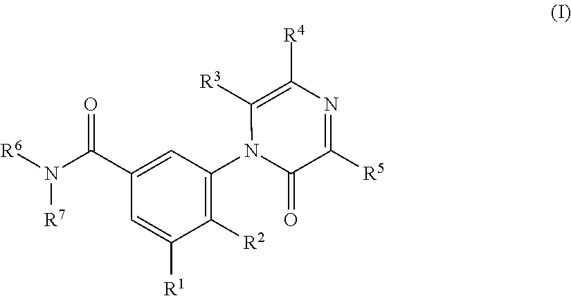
C1([R2])=C(N2C(=O)C([R5])=NC([R4])=C2[R3])C=C(C(N([R6])[R7])=O)C=C1[R1]
